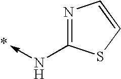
C<-NC1=NC=CS1
